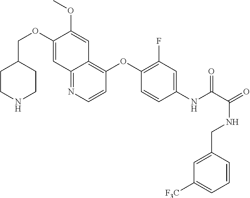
C1CNCCC1COC1=CC2=NC=CC(OC3=C(F)C=C(NC(=O)C(NCC4=CC([F3C])=CC=C4)=O)C=C3)=C2C=C1OC
